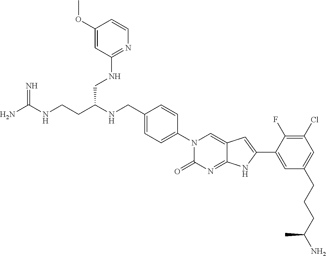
C(CC(NCC1=CC=C(N2C(=O)N=C3C(=C2)C=C(C2=CC(CCCC(N)C)=CC(Cl)=C2F)N3)C=C1)CNC1=NC=CC(OC)=C1)NC(N)=N
